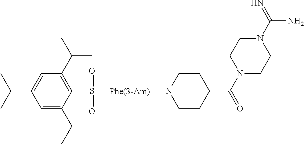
C1(C(C)C)=CC(C(C)C)=C(S(=O)(=O)[Phe(3-Am)]N2CCC(C(N3CCN(C(=N)N)CC3)=O)CC2)C(C(C)C)=C1
